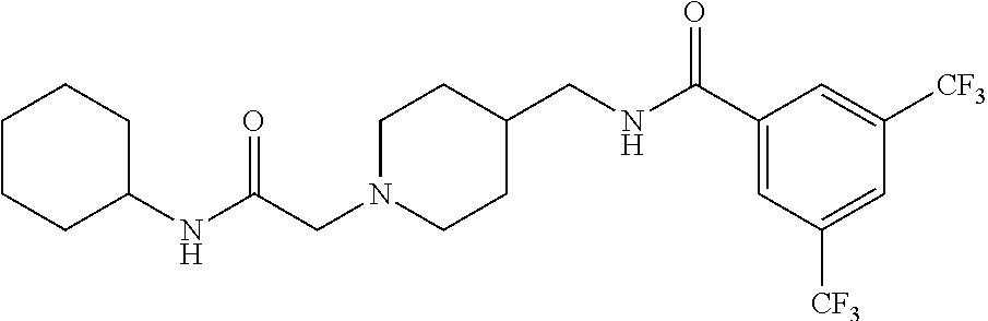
C1N(CC(NC2CCCCC2)=O)CCC(CNC(C2=CC([CF3])=CC([CF3])=C2)=O)C1
